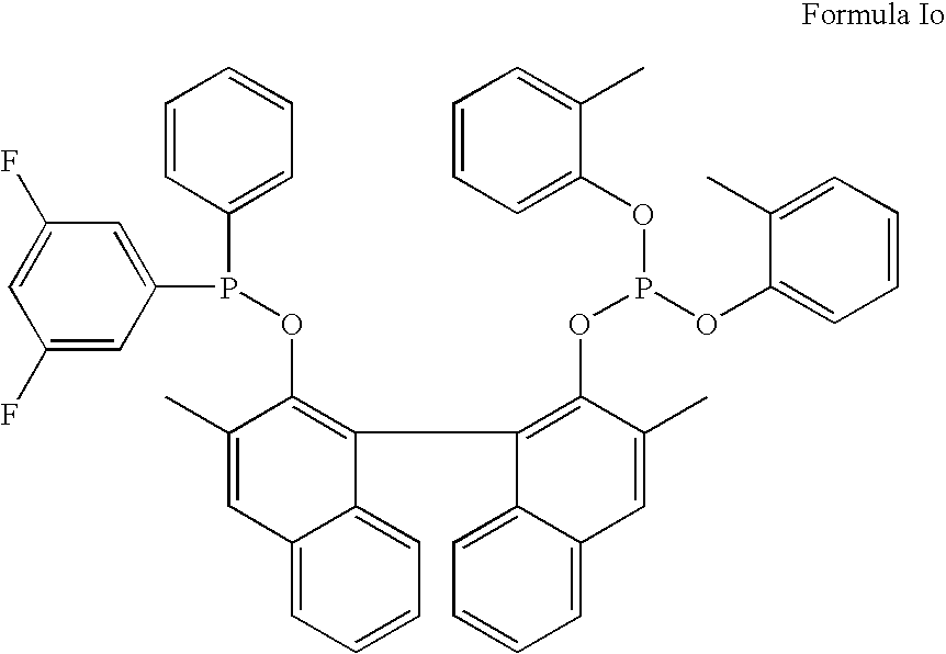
C1=C(P(C2=CC=CC=C2)OC2=C(C3=C(OP(OC4=CC=CC=C4C)OC4=CC=CC=C4C)C(C)=CC4=CC=CC=C43)C3=CC=CC=C3C=C2C)C=C(F)C=C1F
